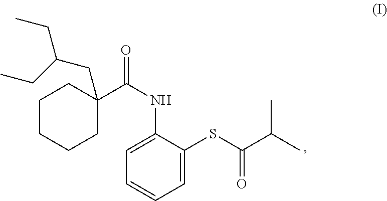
C1=CC=C(SC(C(C)C)=O)C(NC(C2(CC(CC)CC)CCCCC2)=O)=C1
